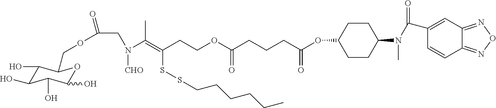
C1CC(OC(CCCC(OCCC(=C(N([CHO])CC(OCC2C(O)C(O)C(O)C(O)O2)=O)C)SSCCCCCC)=O)=O)CCC1N(C)C(=O)C1=CC2=NON=C2C=C1
